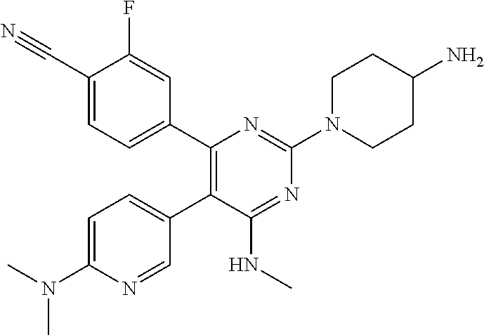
C1(C2=CC=C(C#N)C(F)=C2)=C(C2=CC=C(N(C)C)N=C2)C(NC)=NC(N2CCC(N)CC2)=N1
